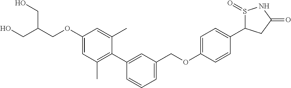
C1(OCC(CO)CO)=CC(C)=C(C2=CC(COC3=CC=C(C4S(=O)NC(=O)C4)C=C3)=CC=C2)C(C)=C1
